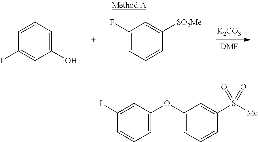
[K2CO3].[DMF].C1(O)=CC=CC(I)=C1.C1=CC=C(F)C=C1[SO2Me].C1=C(OC2=CC=CC(S([Me])(=O)=O)=C2)C=C(I)C=C1
